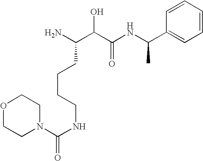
NC(C(C(NC(C1=CC=CC=C1)C)=O)O)CCCCNC(N1CCOCC1)=O
